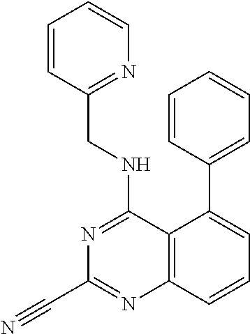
C1=CC(CNC2=NC(C#N)=NC3=C2C(C2=CC=CC=C2)=CC=C3)=NC=C1
